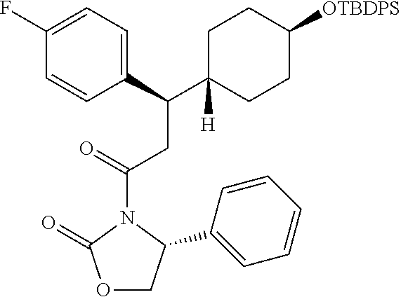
C(C1([H])CCC([OTBDPS])CC1)(CC(N1C(=O)OCC1C1=CC=CC=C1)=O)C1=CC=C(F)C=C1
